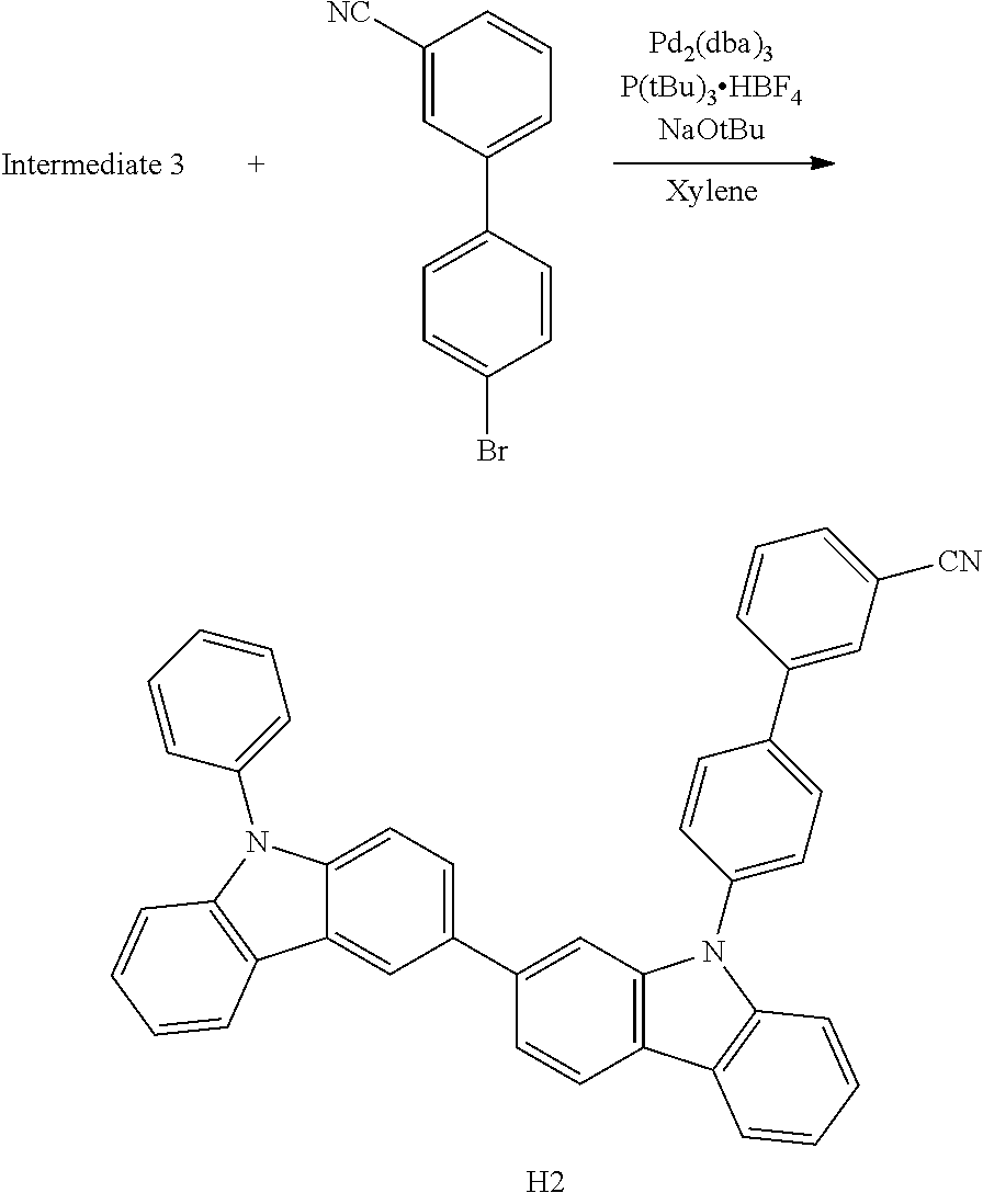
C1=CC2=C(C=C1C1=CC=C3C(=C1)C1=C(N3C3=CC=CC=C3)C=CC=C1)N(C1=CC=C(C3=CC([CN])=CC=C3)C=C1)C1=C2C=CC=C1.[H2].C1([NC])=CC(C2=CC=C(Br)C=C2)=CC=C1
